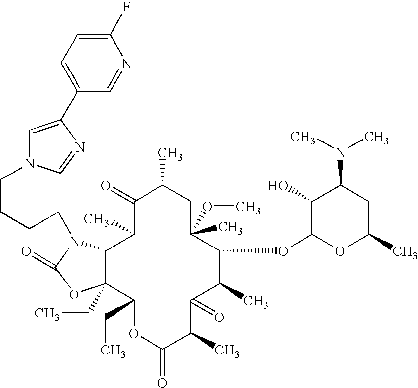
C12C(CC)(C(CC)OC(=O)C(C)C(=O)C(C)C(OC3OC(C)CC(N(C)C)C3O)C(OC)(C)CC(C)C(=O)C1C)OC(=O)N2CCCCN1C=C(C2=CC=C(F)N=C2)N=C1
